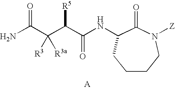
NC(C(C(C(NC1C(=O)N([Z])CCCC1)=O)[R5])([R3])[R3a])=O
